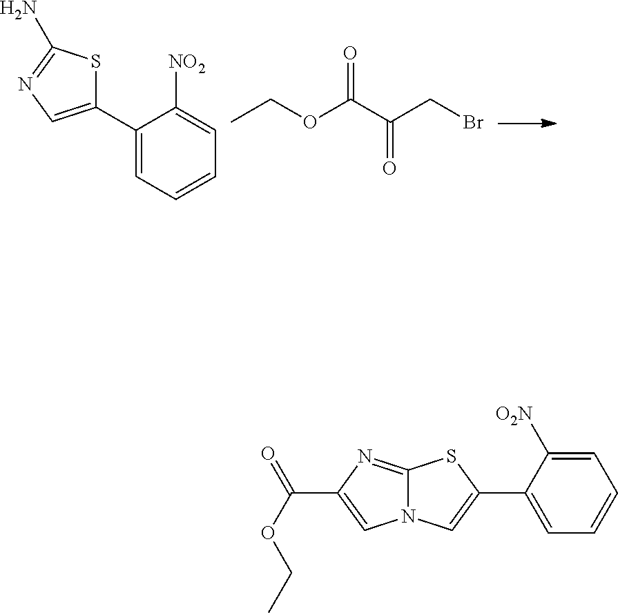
C1(C2=CN=C(N)S2)=CC=CC=C1[NO2].CCOC(C(CBr)=O)=O.N12C(=NC(C(OCC)=O)=C1)SC(C1=CC=CC=C1[O2N])=C2
